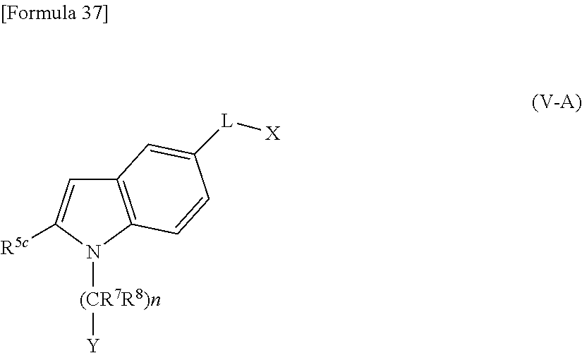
C12=C(N([(CR7R8)n][Y])C([R5c])=C1)C=CC([L][X])=C2
